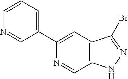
C1=CC=C(C2=CC3=C(C=N2)NN=C3Br)C=N1
